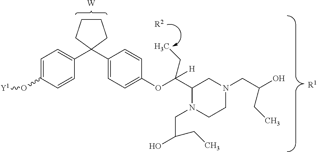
C1=C(O[Y1])C=CC(C2(C3=CC=C(OC(C4N(CC(CC)O)CCN(CC(CC)O)C4)(CC)[H])C=C3)CCCC2)=C1.[W].[R1].[R2]
